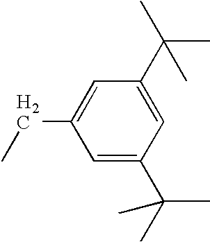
C1=C(C(C)(C)C)C=C(C(C)(C)C)C=C1CC
